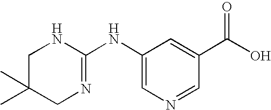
C1(NC2=NCC(C)(C)CN2)=CN=CC(C(O)=O)=C1
